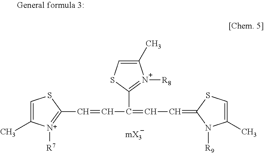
C(=CC(=CC=C1SC=C(C)N1[R9])C1=[N+]([R8])C(C)=CS1)C1=[N+]([R7])C(C)=CS1
